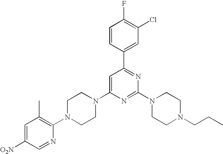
C1=CC(C2=NC(N3CCN(CCC)CC3)=NC(N3CCN(C4=C(C)C=C([O2N])C=N4)CC3)=C2)=CC(Cl)=C1F
